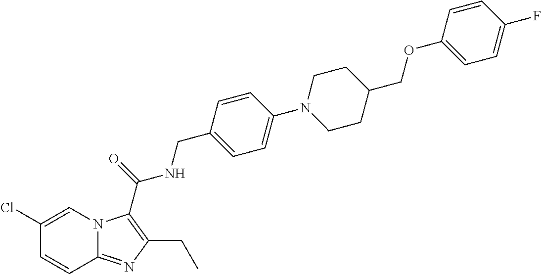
C1(Cl)=CN2C(=NC(CC)=C2C(=O)NCC2=CC=C(N3CCC(COC4=CC=C(F)C=C4)CC3)C=C2)C=C1
